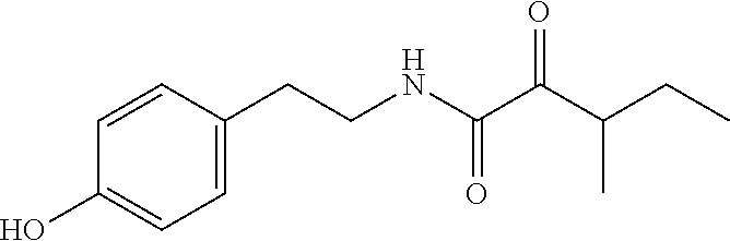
C1=C(CCNC(C(C(CC)C)=O)=O)C=CC(O)=C1
